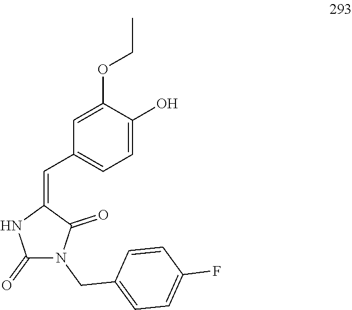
C1(=O)N(CC2=CC=C(F)C=C2)C(=O)C(=CC2=CC=C(O)C(OCC)=C2)N1
